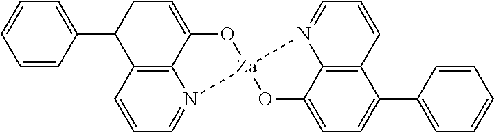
C12=C3C=CC=N1[Za]1(OC2=CCC3C2=CC=CC=C2)OC2=CC=C(C3=CC=CC=C3)C3=C2N1=CC=C3
